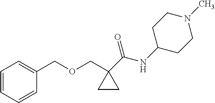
C1=CC=CC=C1COCC1(C(=O)NC2CCN(C)CC2)CC1
